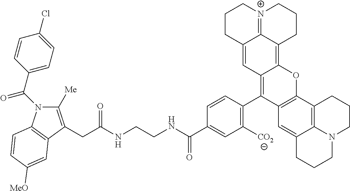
N1(C(C2=CC=C(Cl)C=C2)=O)C([Me])=C(CC(NCCNC(C2=CC([CO2])=C(C3=C4C(=C5C6=[N+](CCCC6=C4)CCC5)OC4=C3C=C3C5=C4CCCN5CCC3)C=C2)=O)=O)C2=C1C=CC([MeO])=C2
